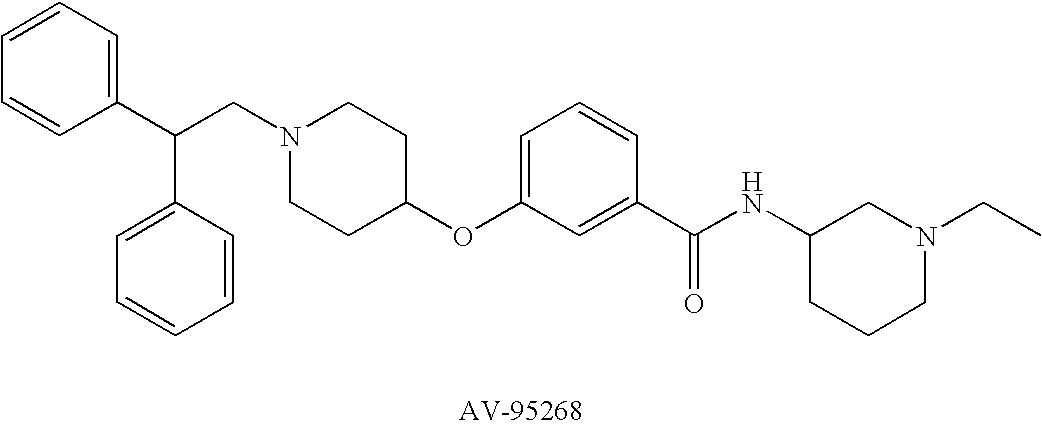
C1=CC=C(C(CN2CCC(OC3=CC=CC(C(NC4CCCN(CC)C4)=O)=C3)CC2)C2=CC=CC=C2)C=C1
